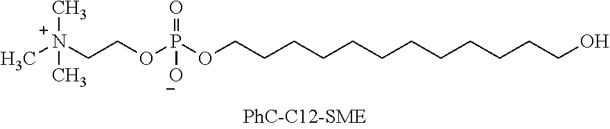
C(OP(OCCCCCCCCCCCCO)(=O)[O-])C[N+](C)(C)C
